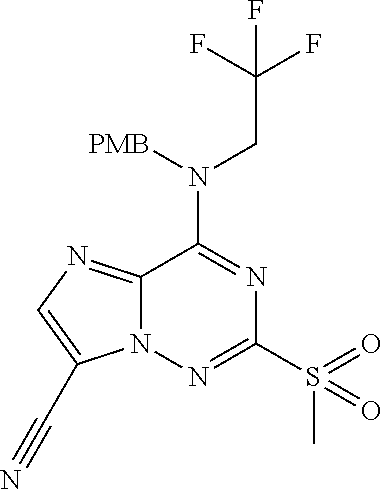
C12=NC=C(C#N)N1N=C(S(=O)(C)=O)N=C2N([PMB])CC(F)(F)F
